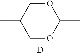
CC1COC(C)OC1.[D]
